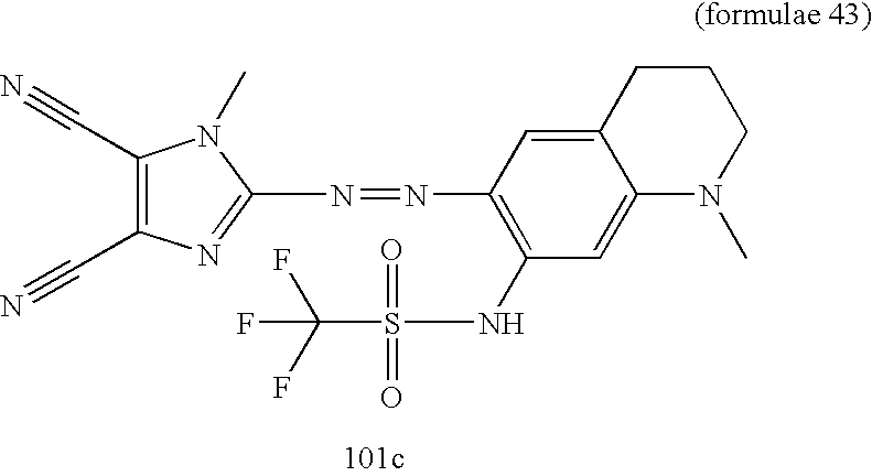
C1CC2=CC(N=NC3=NC(C#N)=C(C#N)N3C)=C(NS(C(F)(F)F)(=O)=O)C=C2N(C)C1
